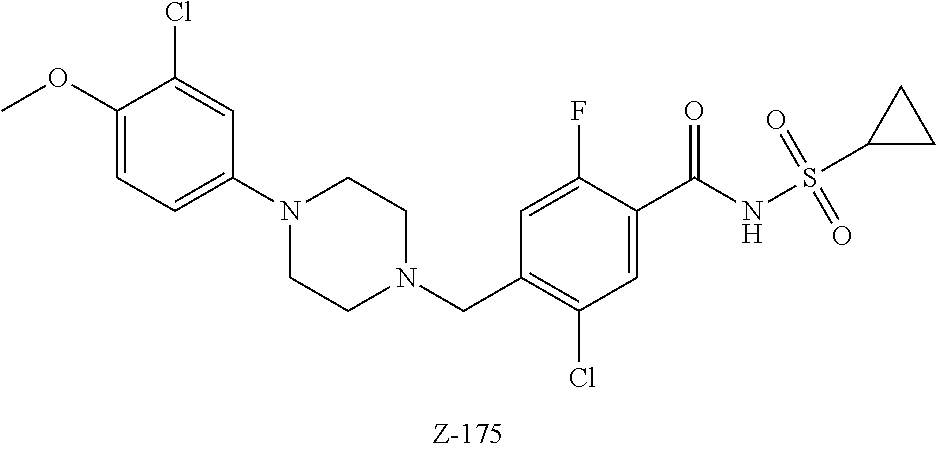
C1(OC)=CC=C(N2CCN(CC3=C(Cl)C=C(C(NS(C4CC4)(=O)=O)=O)C(F)=C3)CC2)C=C1Cl
